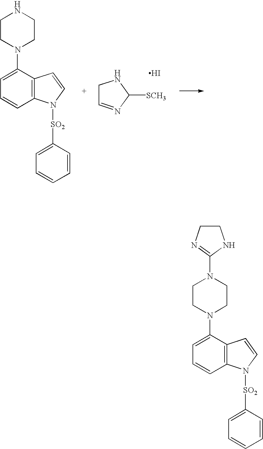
C1C=NC([SCH3])N1.I.C12=C(C(N3CCNCC3)=CC=C1)C=CN2[SO2]C1=CC=CC=C1.C12=C(C(N3CCN(C4=NCCN4)CC3)=CC=C1)C=CN2[SO2]C1=CC=CC=C1
